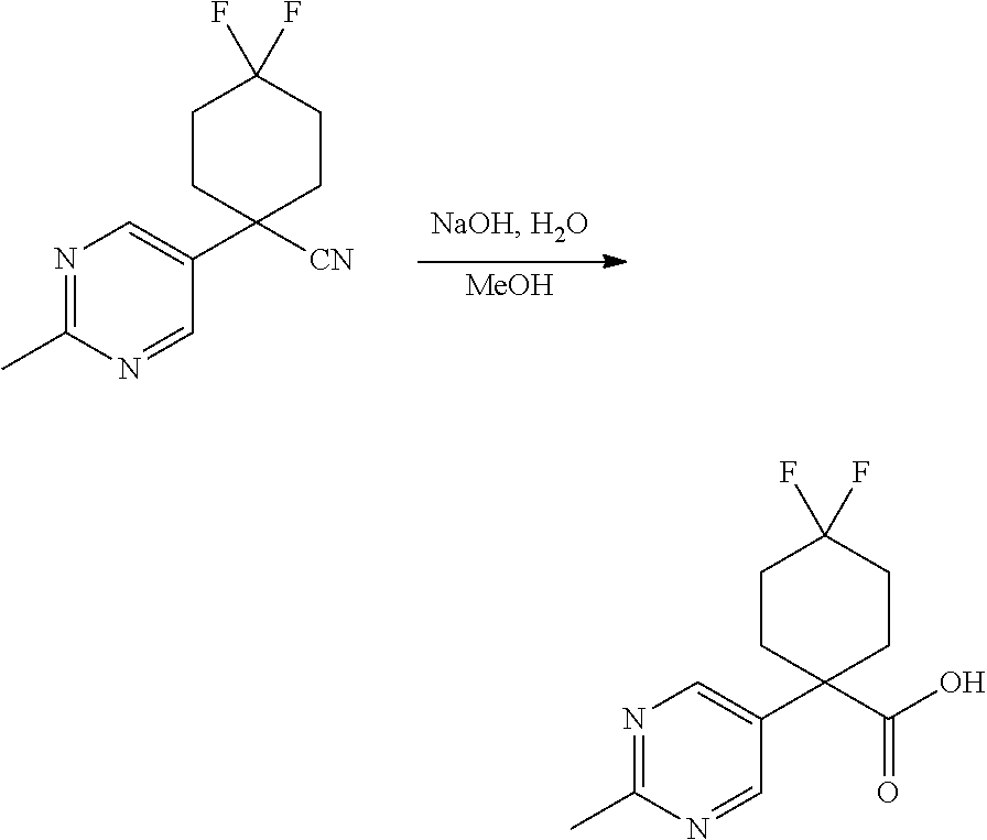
C1CC(C2=CN=C(C)N=C2)([CN])CCC1(F)F.[MeOH].C1CC(C2=CN=C(C)N=C2)(C(O)=O)CCC1(F)F
